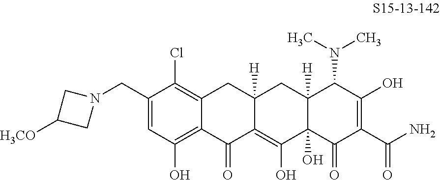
C1(CN2CC([H3CO])C2)=CC(O)=C2C(=C1Cl)CC1([H])C(=C(O)C3(O)C([H])(C1)C(N(C)C)C(O)=C(C(N)=O)C3=O)C2=O
